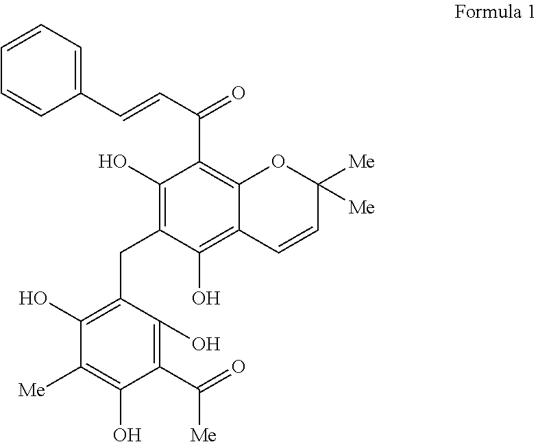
C1(C=CC(=O)C2=C3C(=C(O)C(CC4=C(O)C([Me])=C(O)C(C(=O)[Me])=C4O)=C2O)C=CC([Me])([Me])O3)=CC=CC=C1
